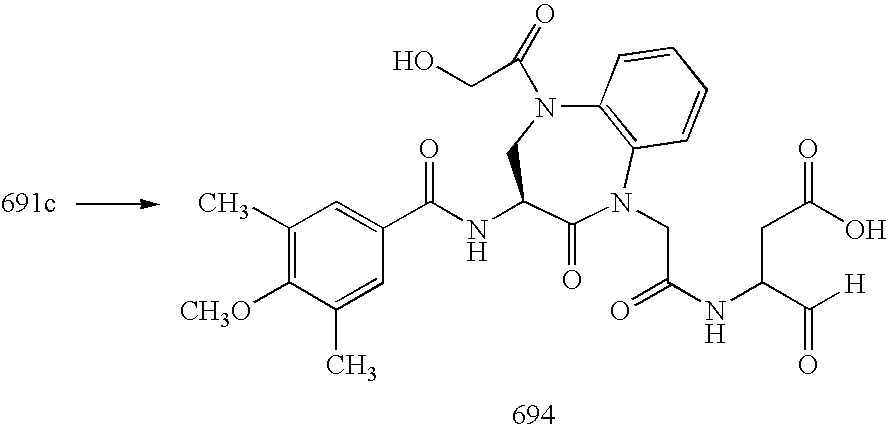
C12=C(N(CC(NC(C([H])=O)CC(O)=O)=O)C(=O)C(NC(C3=CC(C)=C([CH3O])C(C)=C3)=O)CN1C(=O)CO)C=CC=C2
